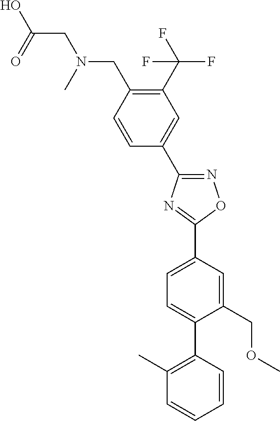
C1=C(C2=NC(C3=CC(C(F)(F)F)=C(CN(CC(O)=O)C)C=C3)=NO2)C=C(COC)C(C2=C(C)C=CC=C2)=C1
